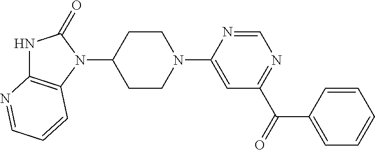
C1=NC(N2CCC(N3C(=O)NC4=C3C=CC=N4)CC2)=CC(C(=O)C2=CC=CC=C2)=N1
